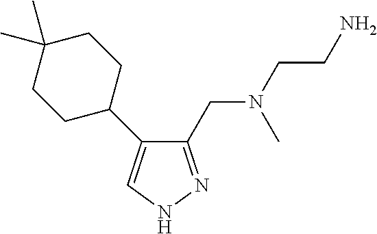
C1(CN(CCN)C)=NNC=C1C1CCC(C)(C)CC1
